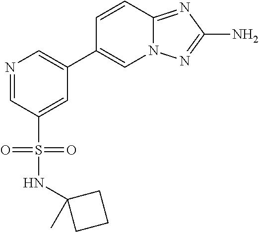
N1=CC(S(NC2(C)CCC2)(=O)=O)=CC(C2=CN3C(=NC(N)=N3)C=C2)=C1
